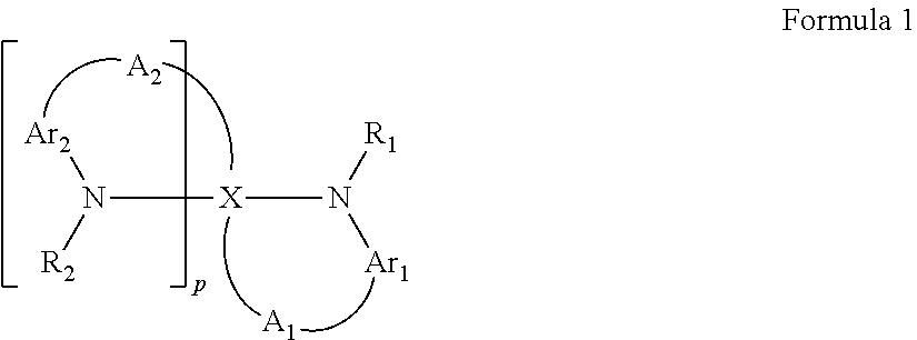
N([X]N([Ar1])[R1])([R2])[Ar2].[A2].[A1]
